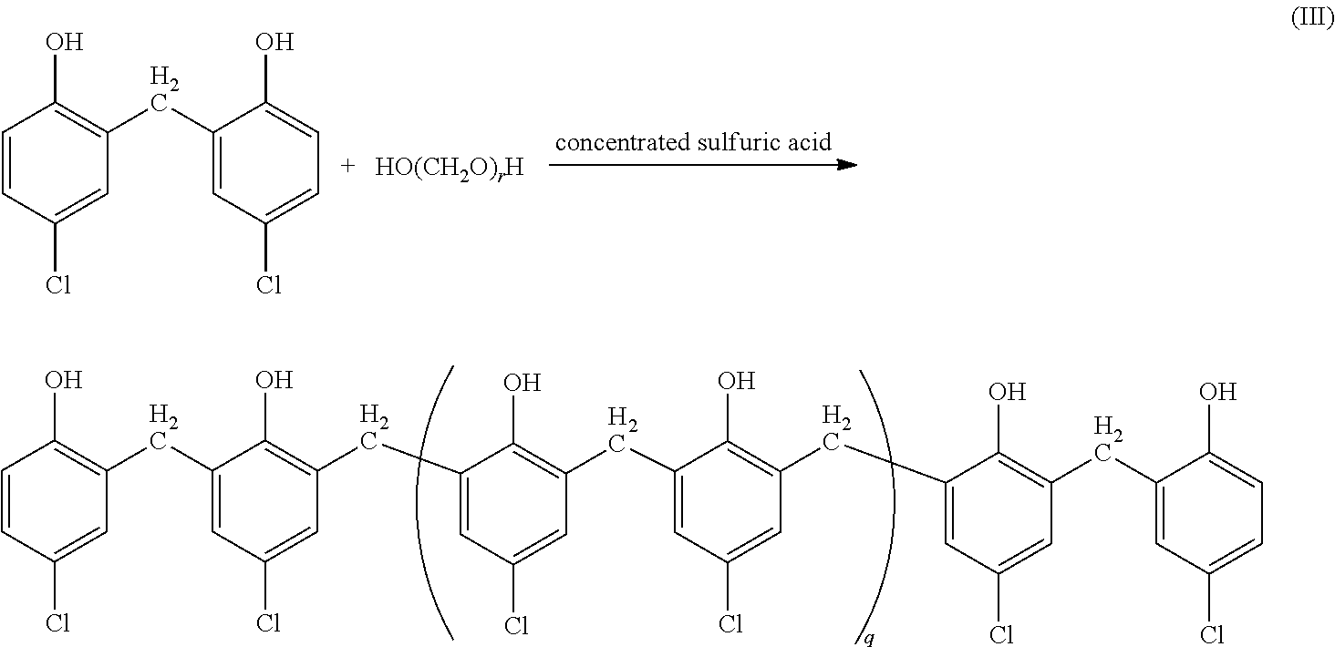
C1=CC(Cl)=CC(CC2=CC(Cl)=CC=C2O)=C1O.C1(CC2=C(O)C=CC(Cl)=C2)=CC(Cl)=CC(CC2=CC(Cl)=CC(CC3=CC(Cl)=CC(CC4=CC(Cl)=CC(CC5=CC(Cl)=CC=C5O)=C4O)=C3O)=C2O)=C1O
